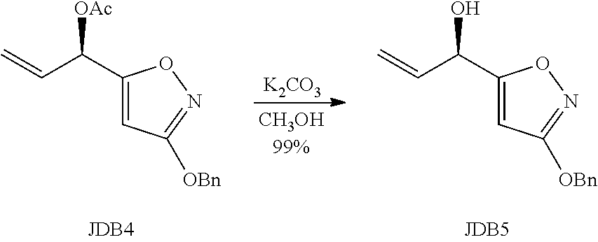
C1(C(C=C)O)=CC([OBn])=NO1.C1(C(C=C)[OAc])=CC([OBn])=NO1.[K2CO3]
